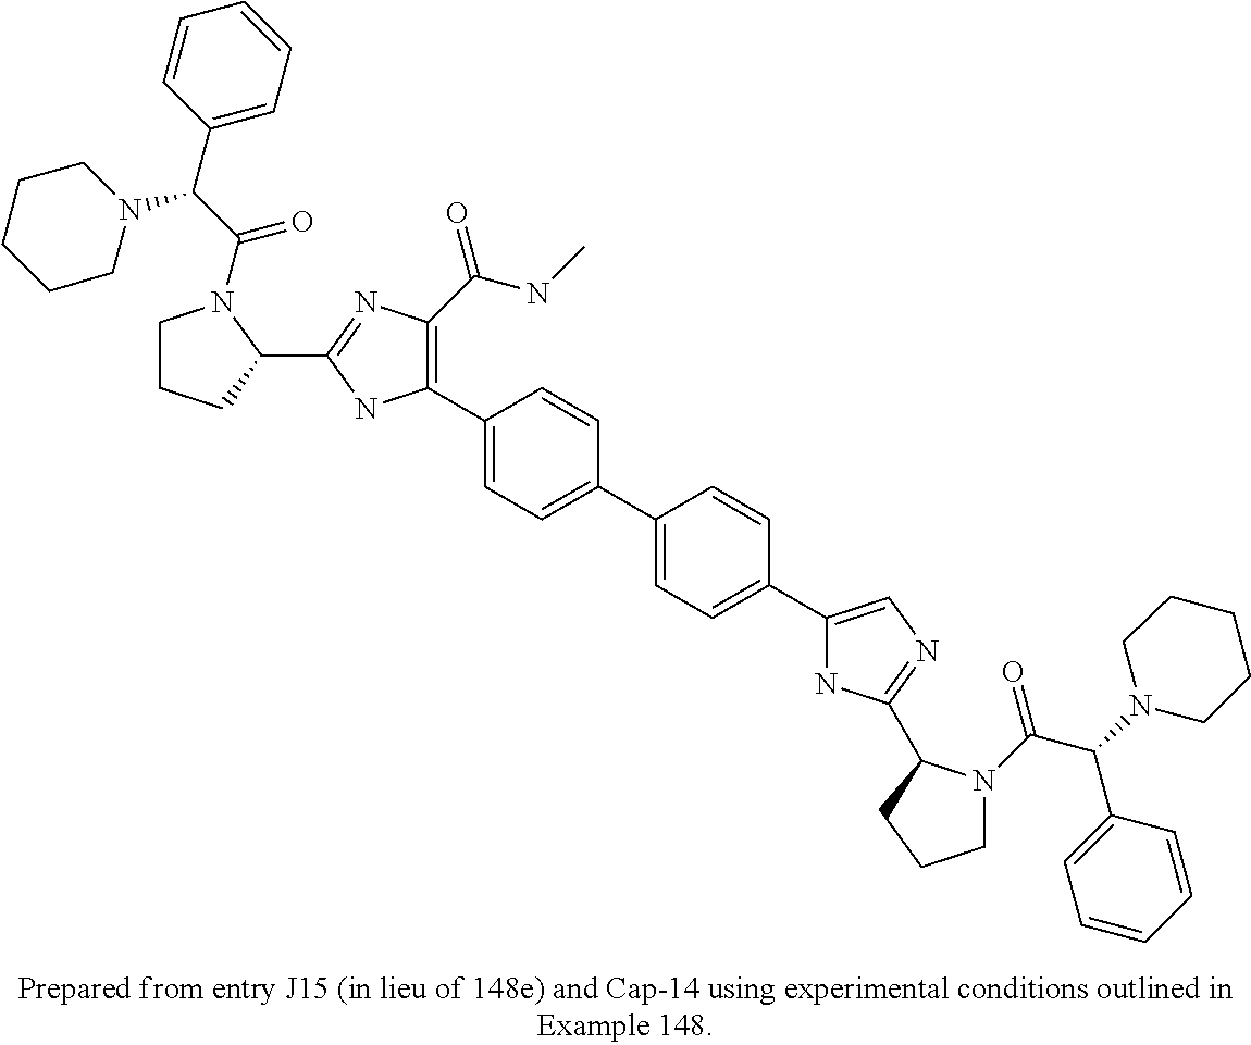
C1(C2=CC=C(C3=CC=C(C4=CN=C(C5N(C(=O)C(C6=CC=CC=C6)N6CCCCC6)CCC5)N4)C=C3)C=C2)=C(C(NC)=O)N=C(C2N(C(C(N3CCCCC3)C3=CC=CC=C3)=O)CCC2)N1
